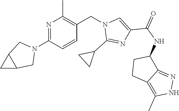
N1=C(N2CC3C(C2)C3)C=CC(CN2C(C3CC3)=NC(C(NC3CCC4=C(C)NN=C34)=O)=C2)=C1C
